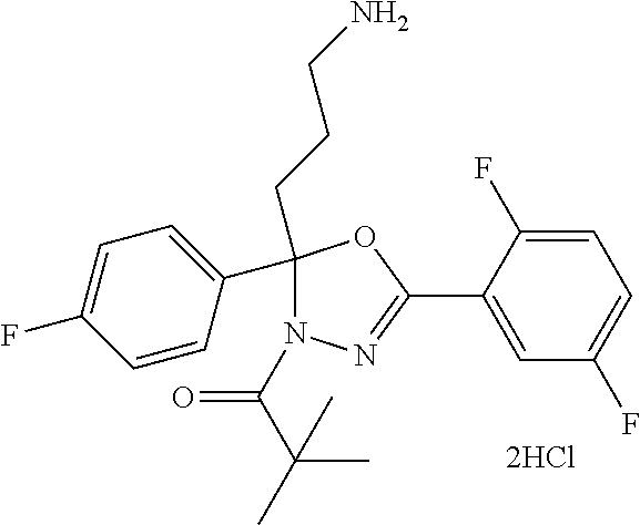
C1(C2(CCCN)N(C(=O)C(C)(C)C)N=C(C3=CC(F)=CC=C3F)O2)=CC=C(F)C=C1
